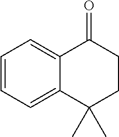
C1=CC=C2C(=C1)C(=O)CCC2(C)C
